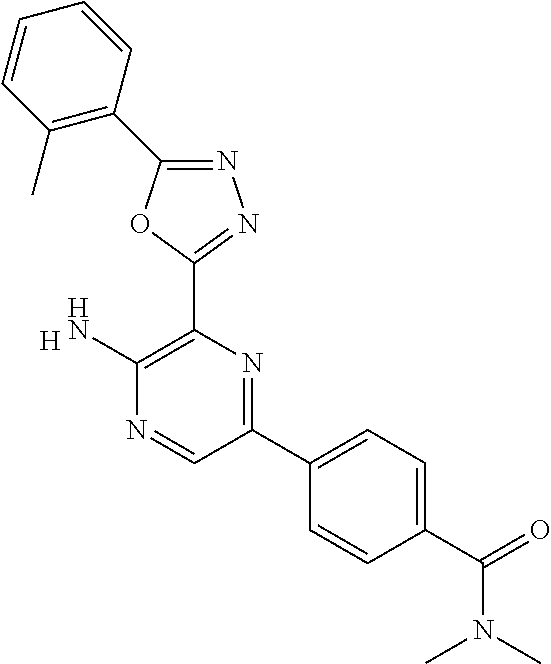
[H].C1(N)=C(C2=NN=C(C3=C(C)C=CC=C3)O2)N=C(C2=CC=C(C(N(C)C)=O)C=C2)C=N1
